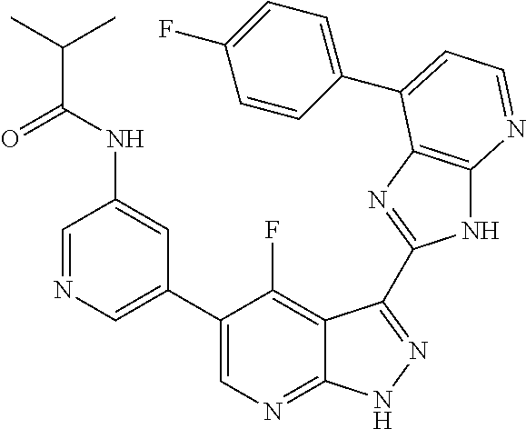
C1=NC=C(C2=CN=C3C(=C2F)C(C2=NC4=C(N2)N=CC=C4C2=CC=C(F)C=C2)=NN3)C=C1NC(C(C)C)=O
